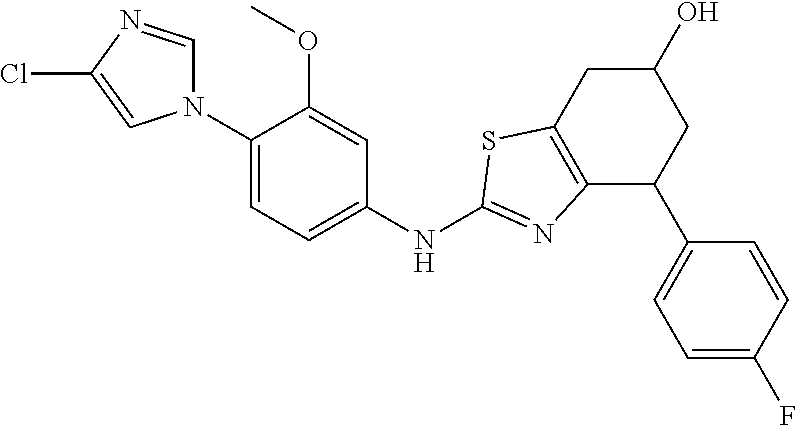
N1(C2=CC=C(NC3=NC4=C(CC(O)CC4C4=CC=C(F)C=C4)S3)C=C2OC)C=NC(Cl)=C1
